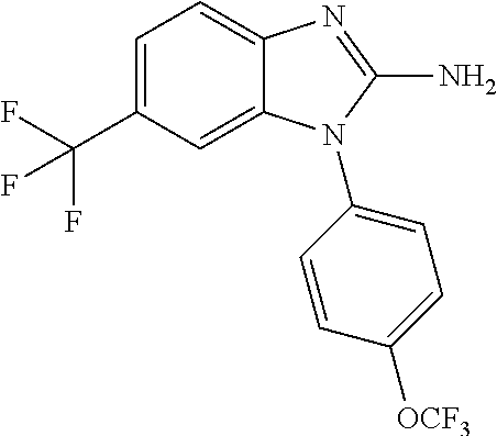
C12=CC(C(F)(F)F)=CC=C1N=C(N)N2C1=CC=C([OCF3])C=C1
